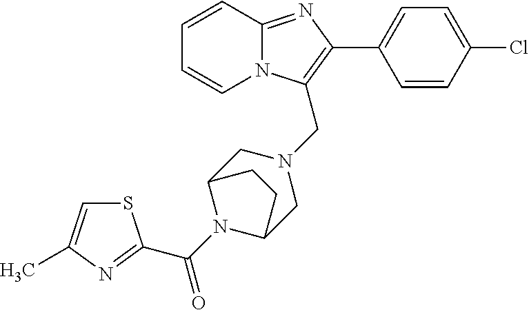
C1=CC2=NC(C3=CC=C(Cl)C=C3)=C(CN3CC4N(C(=O)C5=NC(C)=CS5)C(C3)CC4)N2C=C1
